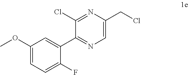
C1=C(CCl)N=C(Cl)C(C2=CC(OC)=CC=C2F)=N1
